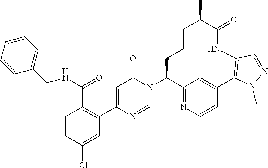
C12=NC=CC(=C1)C1=C(NC(=O)C(C)CCCC2N2C(=O)C=C(C3=C(C(=O)NCC4=CC=CC=C4)C=CC(Cl)=C3)N=C2)C=NN1C
